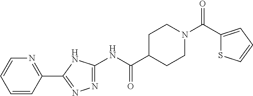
C1(NC(C2CCN(C(C3=CC=CS3)=O)CC2)=O)=NN=C(C2=NC=CC=C2)N1
